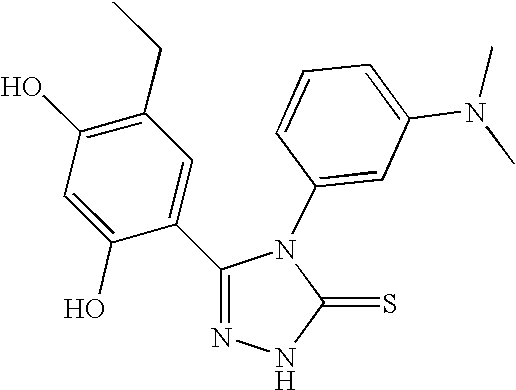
C1(O)=C(CC)C=C(C2=NNC(=S)N2C2=CC(N(C)C)=CC=C2)C(O)=C1
